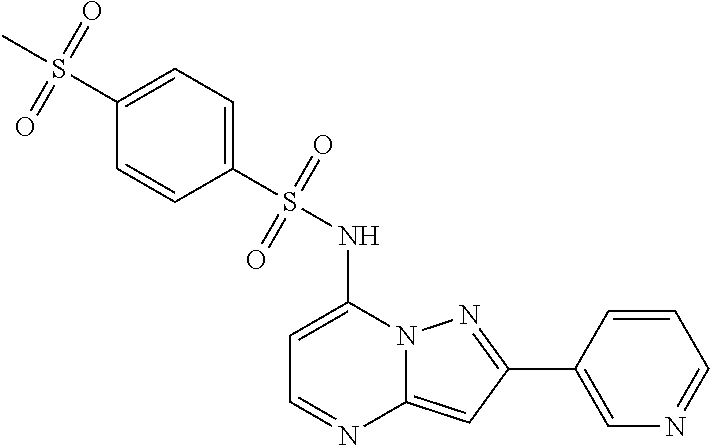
C1=C(NS(C2=CC=C(S(C)(=O)=O)C=C2)(=O)=O)N2C(=CC(C3=CN=CC=C3)=N2)N=C1
